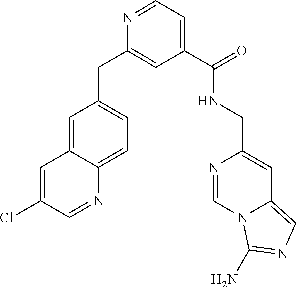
C1=C2C(=CC=C1CC1=CC(C(=O)NCC3=CC4=CN=C(N)N4C=N3)=CC=N1)N=CC(Cl)=C2
